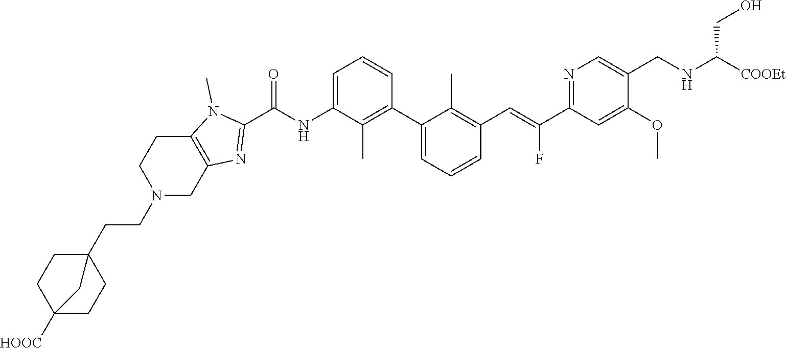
C1(C2=CC=CC(C=C(C3=NC=C(CNC([COOEt])CO)C(OC)=C3)F)=C2C)=C(C)C(NC(C2=NC3=C(N2C)CCN(CCC24CCC([HOOC])(CC2)C4)C3)=O)=CC=C1
